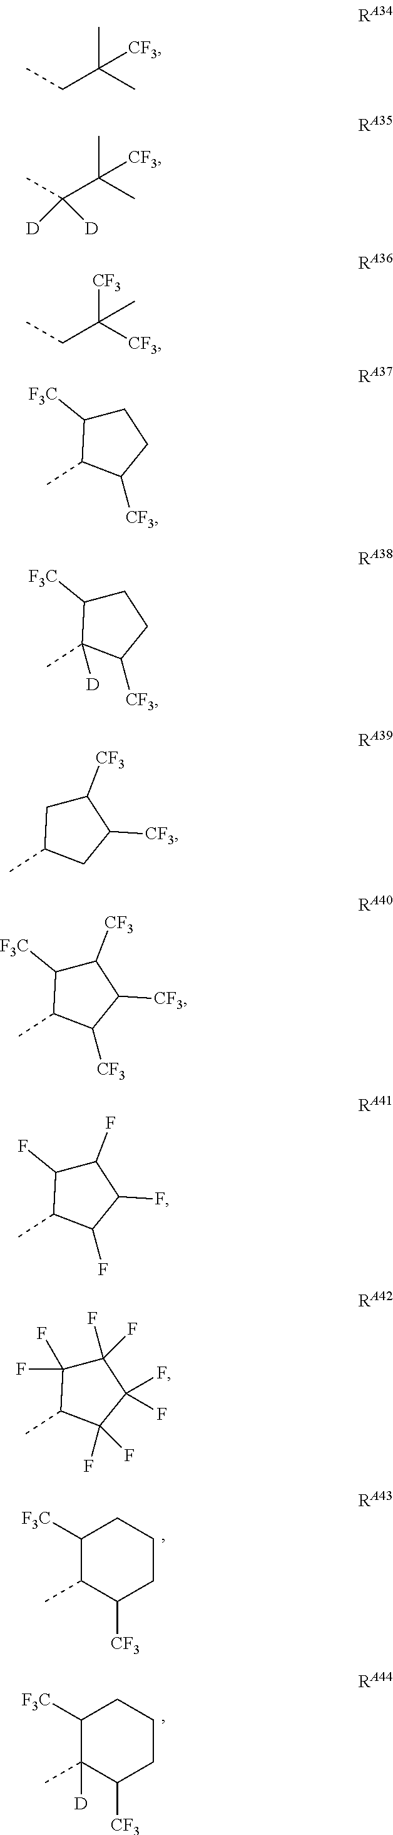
C(C(C)(C)[CF3])C.C(C(C)(C)[CF3])(C)([D])[D].C(C([CF3])([CF3])C)C.C1C([F3C])C(C)C([CF3])C1.C1C([F3C])C(C)([D])C([CF3])C1.C1([CF3])CC(C)CC1[CF3].C1([CF3])C([F3C])C(C)C([CF3])C1[CF3].C1(F)C(F)C(C)C(F)C1F.C1(F)(F)C(F)(F)C(C)C(F)(F)C1(F)F.C1([F3C])C(C)C([CF3])CCC1.C1([F3C])C(C)([D])C([CF3])CCC1
